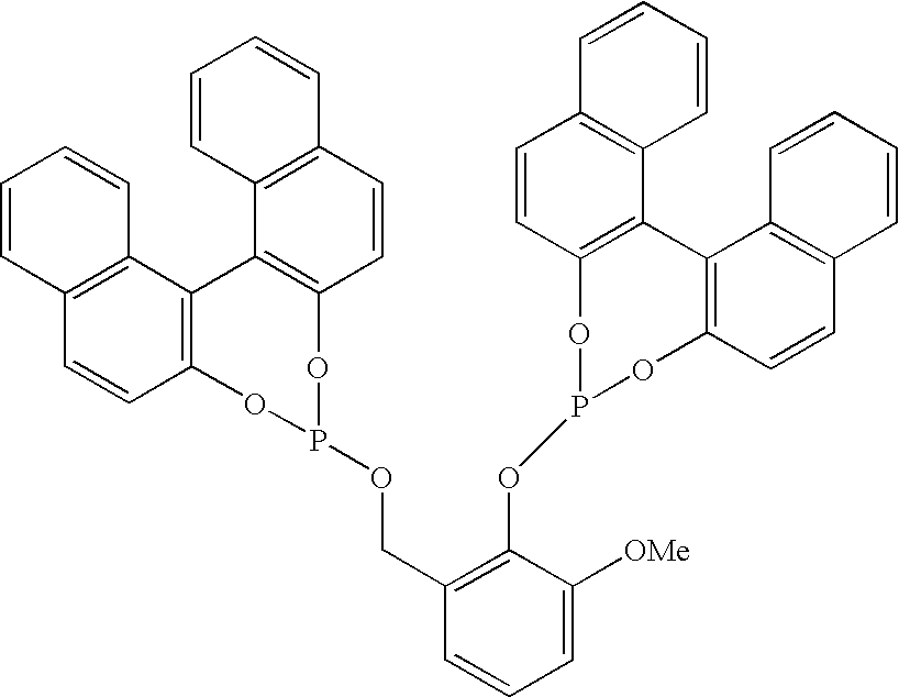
C12=C(C=CC3=C1C1=C(C=CC4=C1C=CC=C4)OP(OCC1=C(OP4OC5=C(C6=C(C=C5)C=CC=C6)C5=C(O4)C=CC4=C5C=CC=C4)C([OMe])=CC=C1)O3)C=CC=C2
